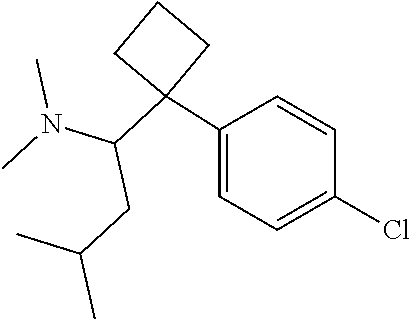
C1(C2(C(N(C)C)CC(C)C)CCC2)=CC=C(Cl)C=C1
